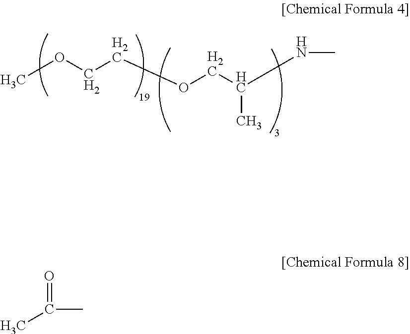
COCCOCC(NC)C.CC(C)=O
